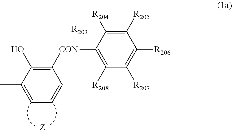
C1([R205])=C([R204])C([CON](C2=C(O)C(C)=CC=C2)[R203])=C([R208])C([R207])=C1[R206]
